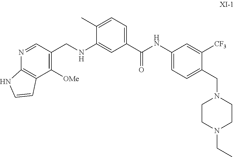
C1(C)=CC=C(C(NC2=CC=C(CN3CCN(CC)CC3)C([CF3])=C2)=O)C=C1NCC1=C([OMe])C2=C(N=C1)NC=C2
